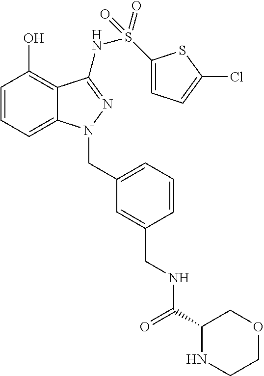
C1=CC=C2C(=C1O)C(NS(=O)(=O)C1=CC=C(Cl)S1)=NN2CC1=CC=CC(CNC(C2NCCOC2)=O)=C1
